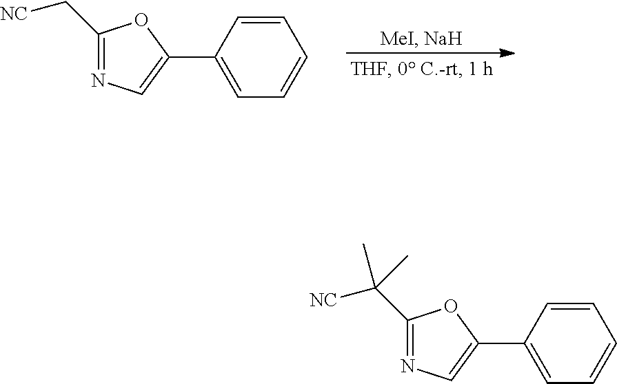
C1=CC(C2=CN=C(C[NC])O2)=CC=C1.C1=CC(C2=CN=C(C([NC])(C)C)O2)=CC=C1
